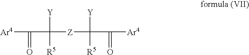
[Ar4]C(=O)C([Y])([R5])[Z]C([Y])([R5])C([Ar4])=O
